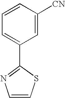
C1=CSC(C2=CC=CC([CN])=C2)=N1
